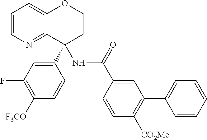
C1(C2(NC(=O)C3=CC(C4=CC=CC=C4)=C([CO2Me])C=C3)C3=NC=CC=C3OCC2)=CC(F)=C([F3CO])C=C1
